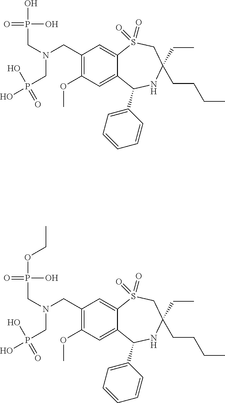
C1(CN(CP(O)(O)=O)CP(O)(O)=O)=C(OC)C=C2C(=C1)S(=O)(=O)CC(CC)(CCCC)NC2C1=CC=CC=C1.C1(CN(CP(OCC)(O)=O)CP(O)(O)=O)=C(OC)C=C2C(=C1)S(=O)(=O)CC(CC)(CCCC)NC2C1=CC=CC=C1
